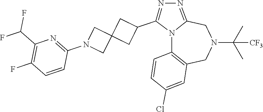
N12C3=C(CN(C(C)(C)[CF3])CC1=NN=C2C1CC2(C1)CN(C1=NC(C(F)F)=C(F)C=C1)C2)C=C(Cl)C=C3
